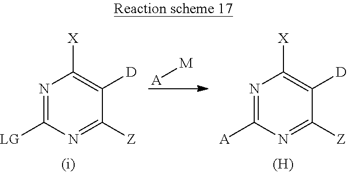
N1=C([LG])N=C([Z])C([D])=C1[X].N1=C([A])N=C([Z])C([D])=C1[X].[(H)].[A][M]
